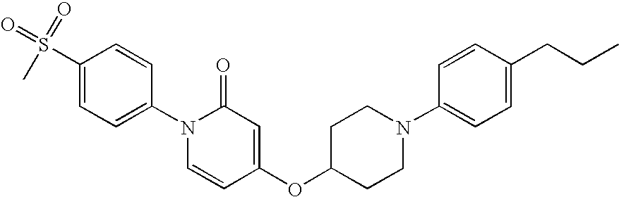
C1=CC(N2C=CC(OC3CCN(C4=CC=C(CCC)C=C4)CC3)=CC2=O)=CC=C1S(C)(=O)=O
